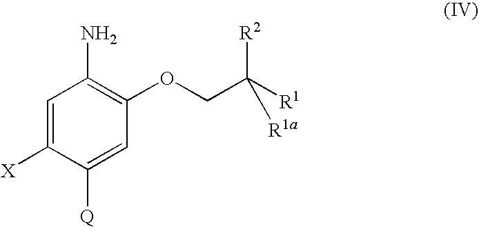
C1=C([X])C([Q])=CC(OCC([R1])([R2])[R1a])=C1N
